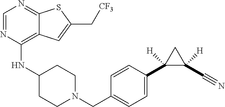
C1=NC(NC2CCN(CC3=CC=C(C4([H])C(C#N)([H])C4)C=C3)CC2)=C2C(=N1)SC(C[CF3])=C2
